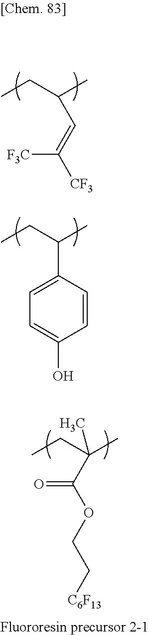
C(CC)(C)C=C([F3C])[CF3].C(CC)(C)C1=CC=C(O)C=C1.C(CC)(C)(C)C(=O)OCC[C6F13]
